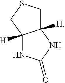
C12([H])CSCC1([H])NC(=O)N2
